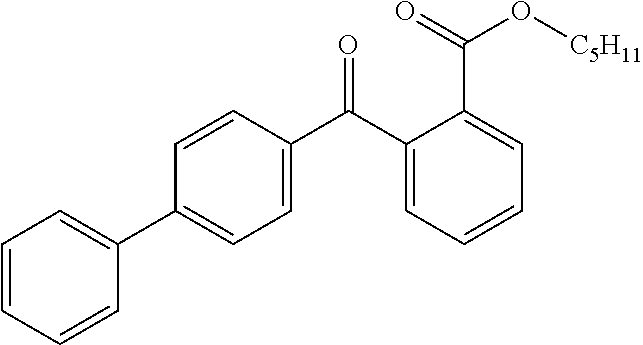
C1=CC=CC=C1C1=CC=C(C(C2=CC=CC=C2C(=O)O[C5H11])=O)C=C1
